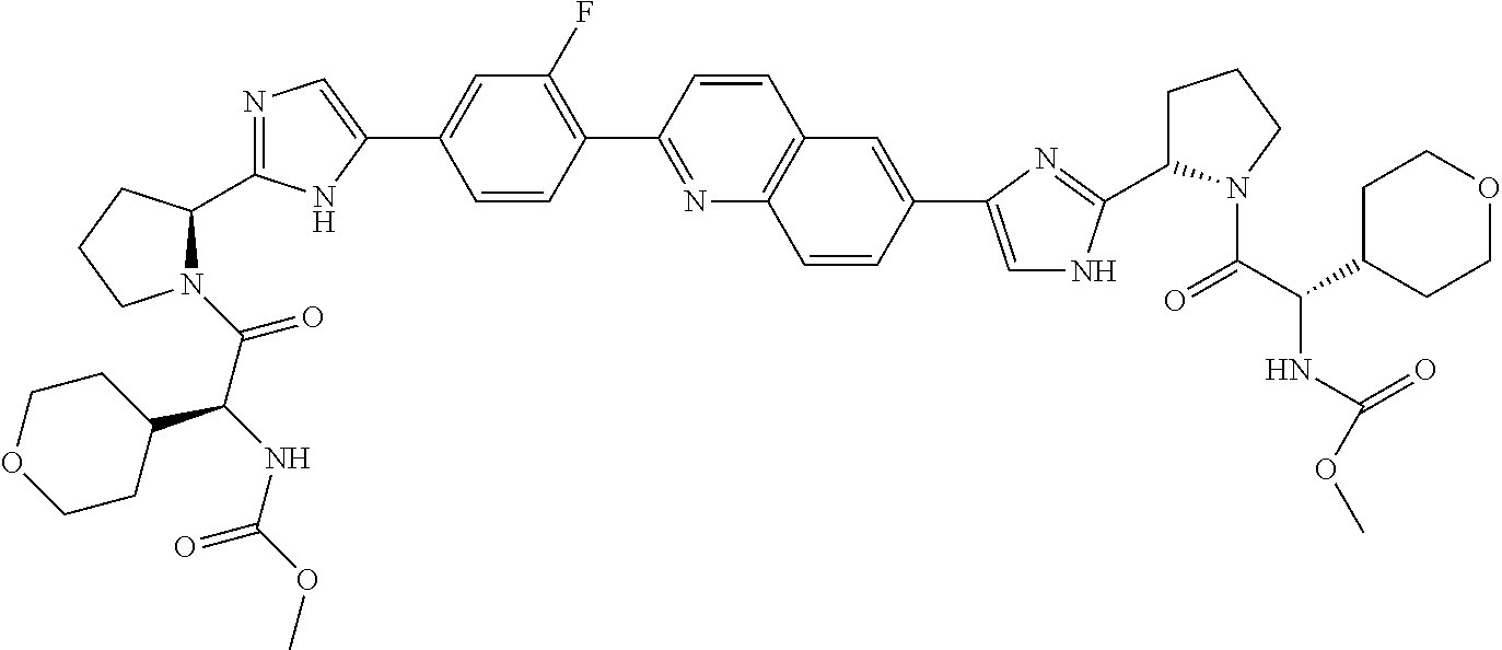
N1(C(=O)C(NC(OC)=O)C2CCOCC2)C(C2=NC=C(C3=CC(F)=C(C4=NC5=C(C=C4)C=C(C4=CNC(C6CCCN6C(C(C6CCOCC6)NC(OC)=O)=O)=N4)C=C5)C=C3)N2)CCC1
